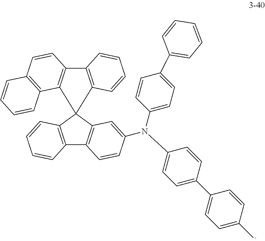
C12=C(C=CC=C1)C1(C3=C2C=CC(N(C2=CC=C(C4=CC=CC=C4)C=C2)C2=CC=C(C4=CC=C(C)C=C4)C=C2)=C3)C2=C(C3=C1C1=C(C=C3)C=CC=C1)C=CC=C2
